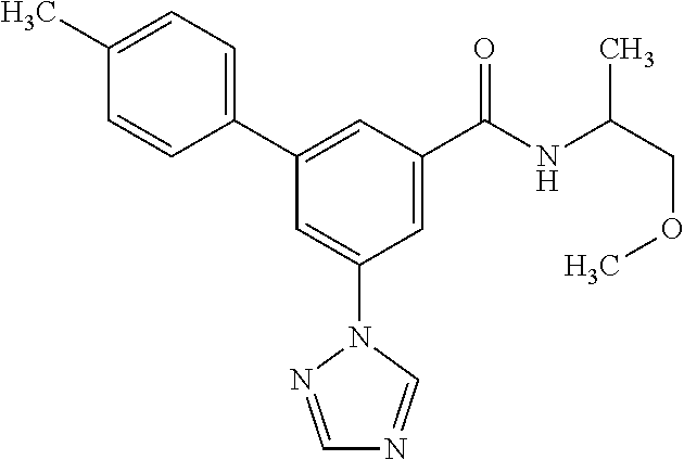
C1(C2=CC(C(NC(COC)C)=O)=CC(N3C=NC=N3)=C2)=CC=C(C)C=C1
